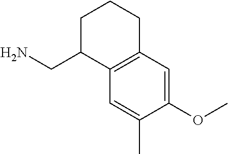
C1=C(C)C(OC)=CC2=C1C(CN)CCC2
